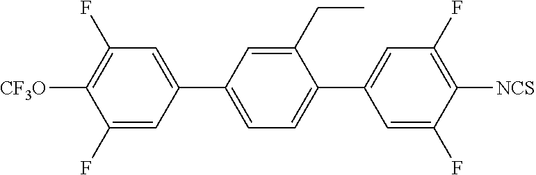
C1=C(C2=CC=C(C3=CC(F)=C([NCS])C(F)=C3)C(CC)=C2)C=C(F)C([CF3O])=C1F
